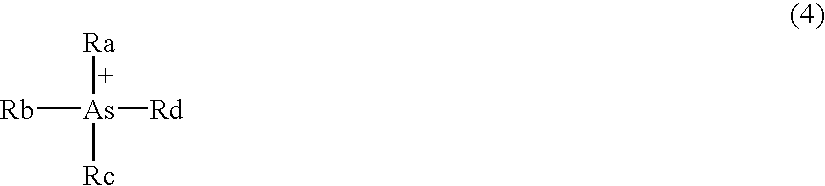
[Ra][As]([Rb])([Rd])[Rc]
